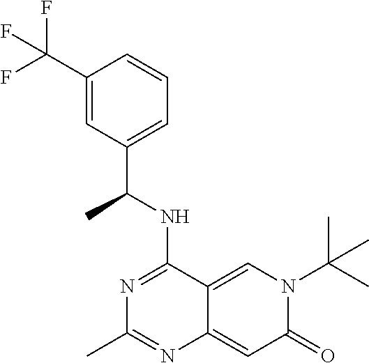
C12=CN(C(C)(C)C)C(=O)C=C1N=C(C)N=C2NC(C1=CC=CC(C(F)(F)F)=C1)C
